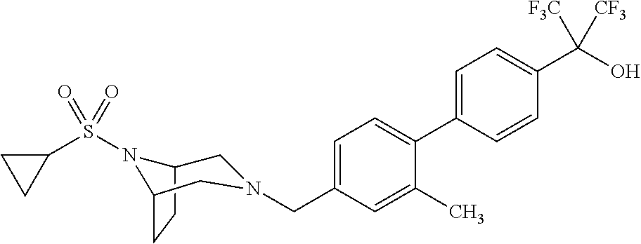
C1=C(C2=CC=C(CN3CC4CCC(N4S(C4CC4)(=O)=O)C3)C=C2C)C=CC(C(O)([F3C])[CF3])=C1
